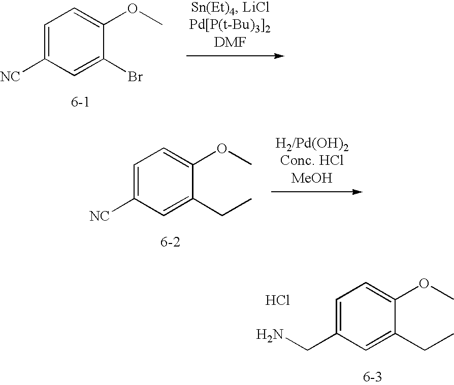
C1=C([NC])C=C(Br)C(OC)=C1.C1=C([NC])C=C(CC)C(OC)=C1.C1=C(CN)C=C(CC)C(OC)=C1.Cl
